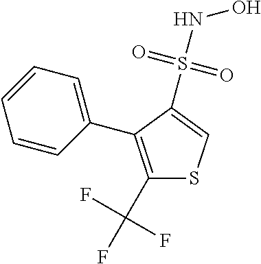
C1(C2=C(C(F)(F)F)SC=C2S(NO)(=O)=O)=CC=CC=C1
